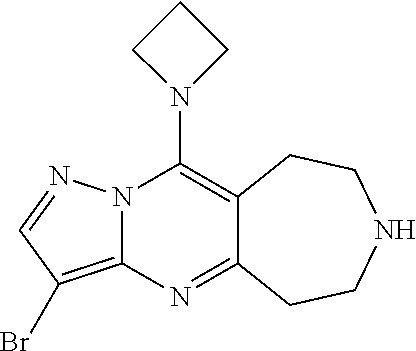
N1(C2=C3C(=NC4=C(Br)C=NN24)CCNCC3)CCC1
